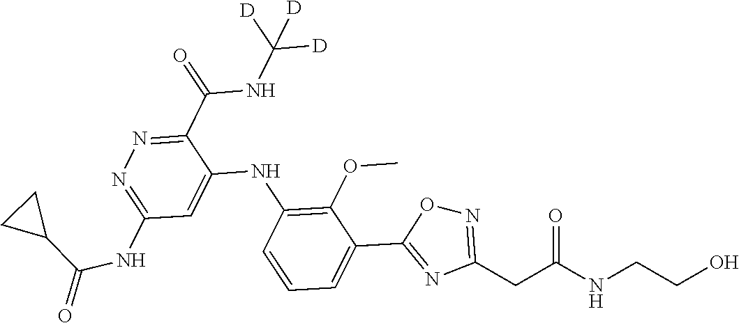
C1(C(NC([D])([D])[D])=O)=NN=C(NC(=O)C2CC2)C=C1NC1=C(OC)C(C2=NC(CC(NCCO)=O)=NO2)=CC=C1
